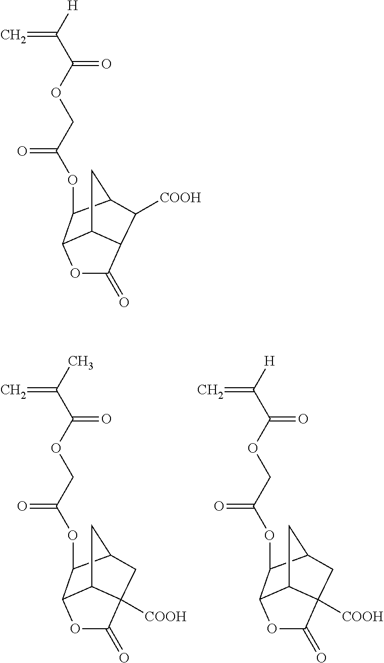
C12C(OC(COC(C([H])=C)=O)=O)C3C([COOH])C(C1C3)C(=O)O2.C12C(OC(COC(C(C)=C)=O)=O)C3CC([COOH])(C1C3)C(=O)O2.C12C(OC(COC(C([H])=C)=O)=O)C3CC([COOH])(C1C3)C(=O)O2
